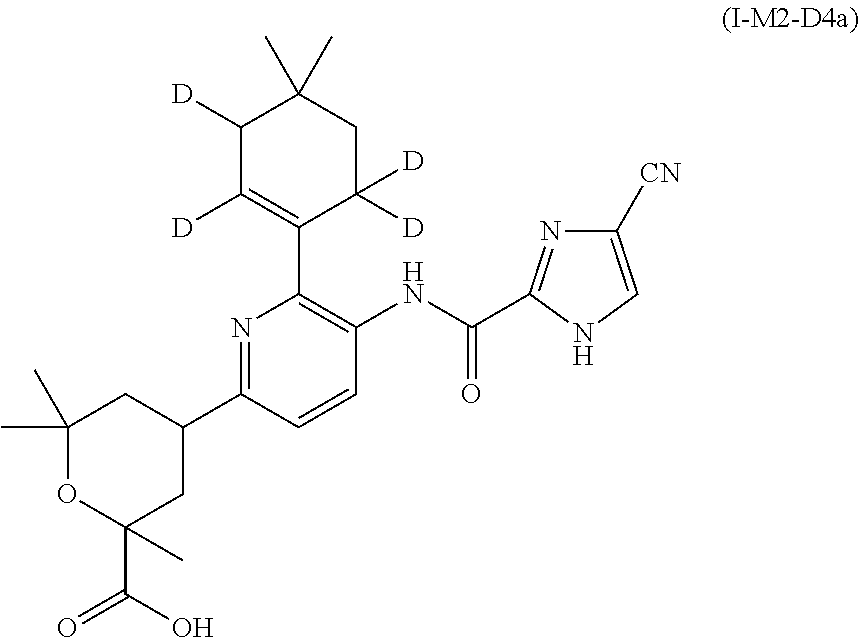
C1([D])C([D])=C(C2=C(NC(=O)C3=NC([CN])=CN3)C=CC(C3CC(C)(C)OC(C(O)=O)(C)C3)=N2)C([D])([D])CC1(C)C
